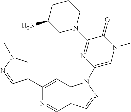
C1(C2=CN(C)N=C2)=CC2=C(C=N1)C=NN2C1=CN(C)C(=O)C(N2CCCC(N)C2)=N1
